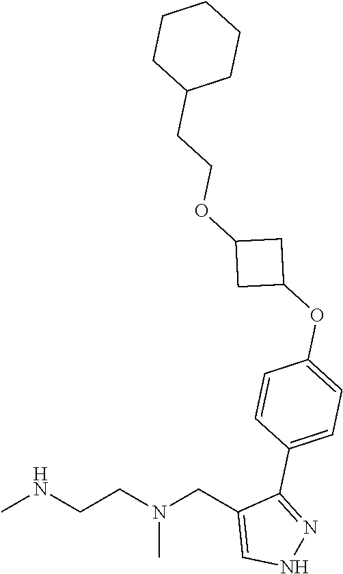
CNCCN(CC1=CNN=C1C1=CC=C(OC2CC(OCCC3CCCCC3)C2)C=C1)C
